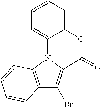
C1=CC=C2C(=C1)N1C3=C(C(Br)=C1C(=O)O2)C=CC=C3
